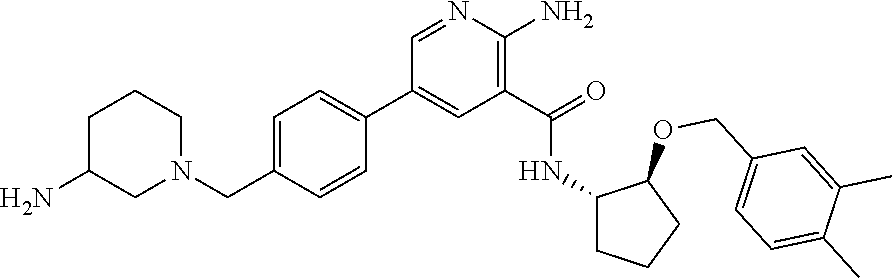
C1=NC(N)=C(C(=O)NC2CCCC2OCC2=CC=C(C)C(C)=C2)C=C1C1=CC=C(CN2CCCC(N)C2)C=C1
